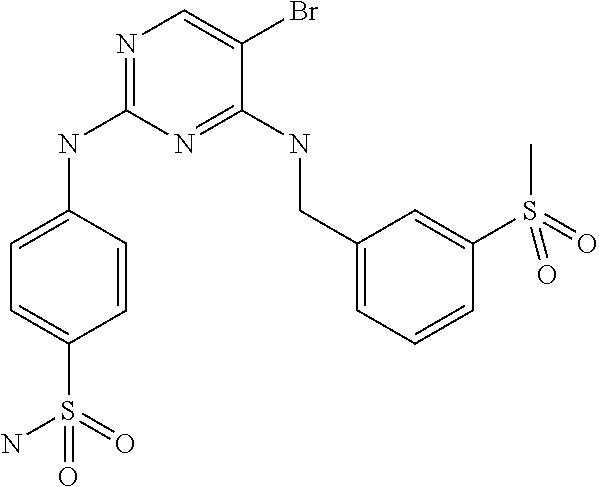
C1=C(NC2=NC=C(Br)C(NCC3=CC=CC(S(=O)(C)=O)=C3)=N2)C=CC(S(N)(=O)=O)=C1
